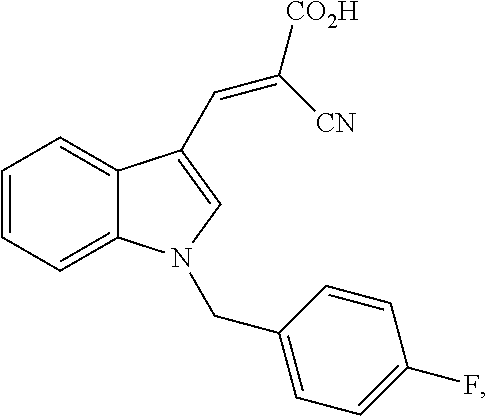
C1=CC=C2C(=C1)C(C=C([CO2H])[CN])=CN2CC1=CC=C(F)C=C1
